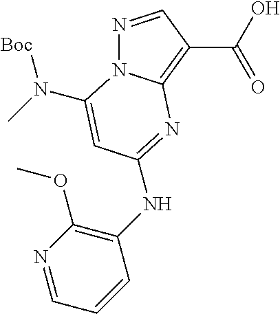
N1=CC(C(O)=O)=C2N1C(N(C)[Boc])=CC(NC1=C(OC)N=CC=C1)=N2
